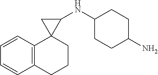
C1=CC2=C(C=C1)C1(CCC2)C(NC2CCC(N)CC2)C1
